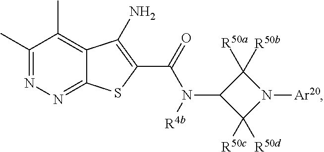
C1(C)=NN=C2C(=C1C)C(N)=C(C(=O)N([R4b])C1C([R50d])([R50c])N([Ar20])C1([R50b])[R50a])S2
